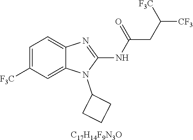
C1=C([F3C])C=C2C(=C1)N=C(NC(CC([CF3])[F3C])=O)N2C1CCC1.[C17H14F9N3O]
